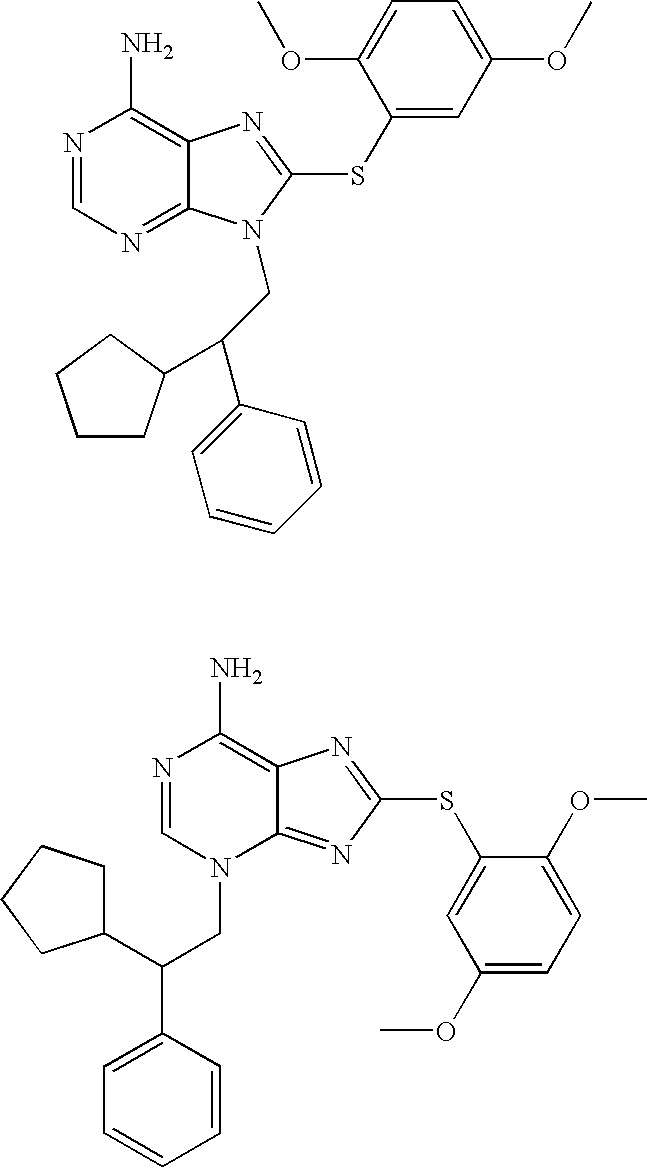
N1=CN=C2C(=C1N)N=C(SC1=CC(OC)=CC=C1OC)N2CC(C1=CC=CC=C1)C1CCCC1.N1=CN(CC(C2=CC=CC=C2)C2CCCC2)C2=NC(SC3=CC(OC)=CC=C3OC)=NC2=C1N
